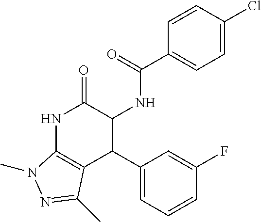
N1C2=C(C(C3=CC=CC(F)=C3)C(NC(=O)C3=CC=C(Cl)C=C3)C1=O)C(C)=NN2C
